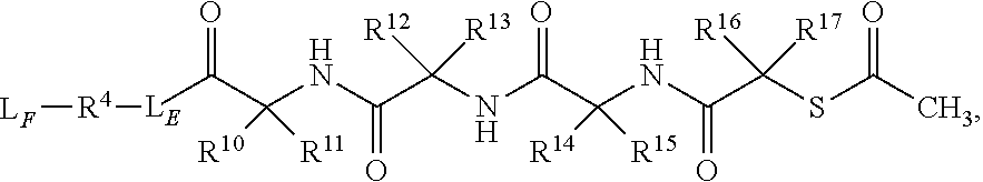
[LE](C(C(NC(C(NC(C(NC(C(SC(C)=O)([R16])[R17])=O)([R14])[R15])=O)([R12])[R13])=O)([R10])[R11])=O)[R4][LF]
